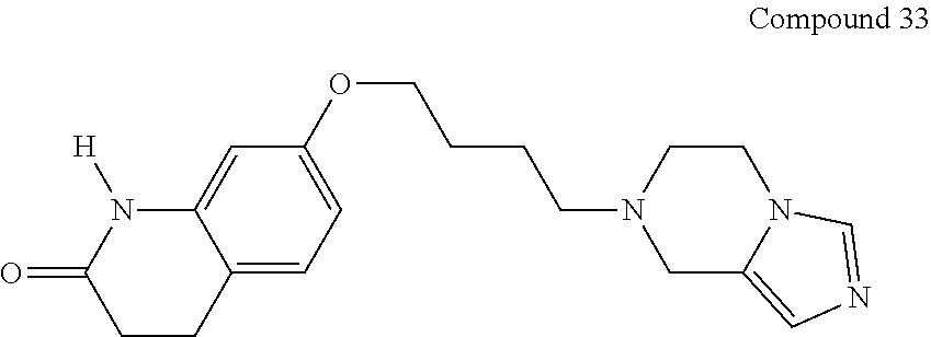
C1CC2=CC=C(OCCCCN3CC4=CN=CN4CC3)C=C2N([H])C1=O
